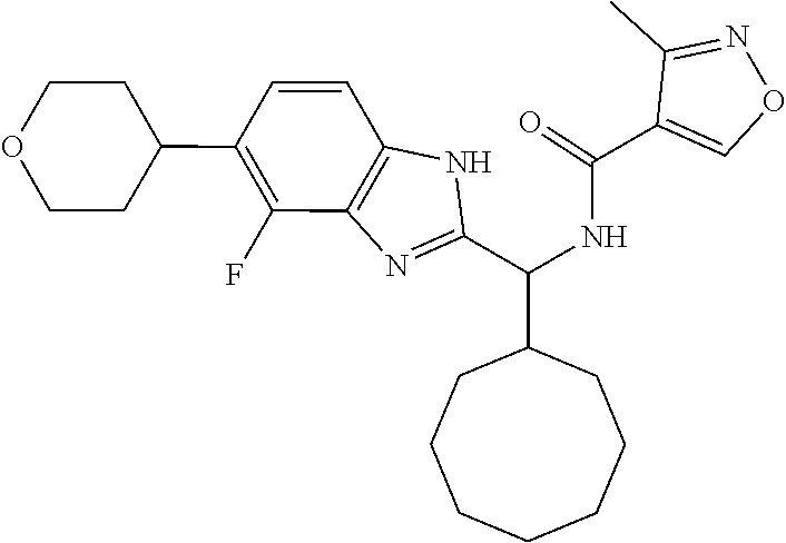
C1(C)=NOC=C1C(=O)NC(C1=NC2=C(N1)C=CC(C1CCOCC1)=C2F)C1CCCCCCC1
